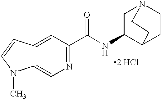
[2 HCl].N1=C(C(NC2C3CCN(C2)CC3)=O)C=C2C(=C1)N(C)C=C2
